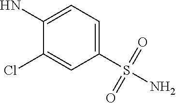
C1(S(N)(=O)=O)=CC=C(N)C(Cl)=C1
